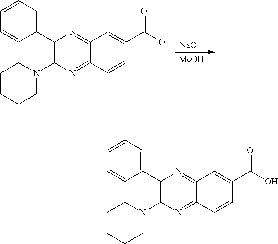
C1(C2=CC=CC=C2)=C(N2CCCCC2)N=C2C(=N1)C=C(C(=O)OC)C=C2.[MeOH].[NaOH].C1(C2=CC=CC=C2)=C(N2CCCCC2)N=C2C(=N1)C=C(C(=O)O)C=C2
